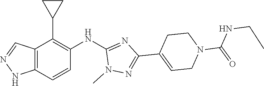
C1(NC2=NC(C3=CCN(C(NCC)=O)CC3)=NN2C)=C(C2CC2)C2=C(C=C1)NN=C2
